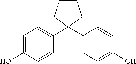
C1=C(O)C=CC(C2(C3=CC=C(O)C=C3)CCCC2)=C1
